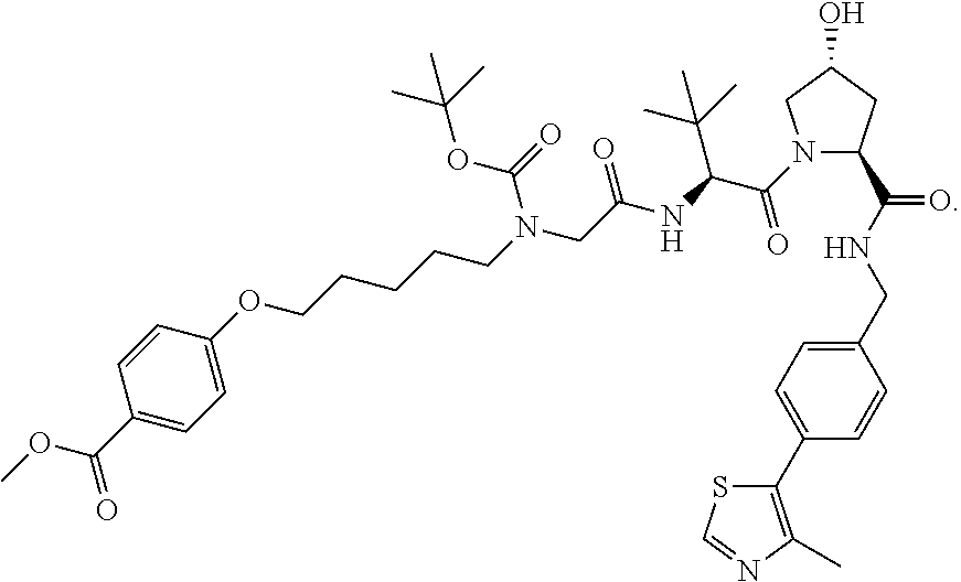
C1=C(OCCCCCN(CC(NC(C(=O)N2C(C(NCC3=CC=C(C4=C(C)N=CS4)C=C3)=O)CC(O)C2)C(C)(C)C)=O)C(=O)OC(C)(C)C)C=CC(C(=O)OC)=C1
